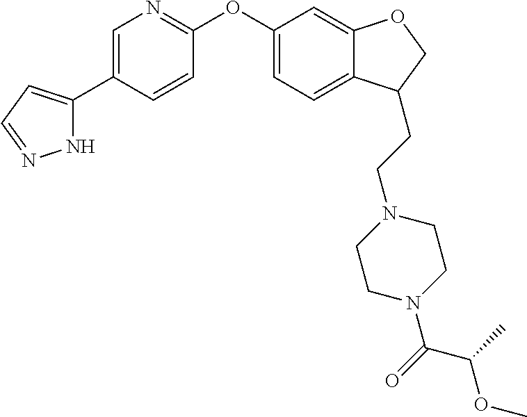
N1C(C2=CN=C(OC3=CC=C4C(=C3)OCC4CCN3CCN(C(=O)C(C)OC)CC3)C=C2)=CC=N1
